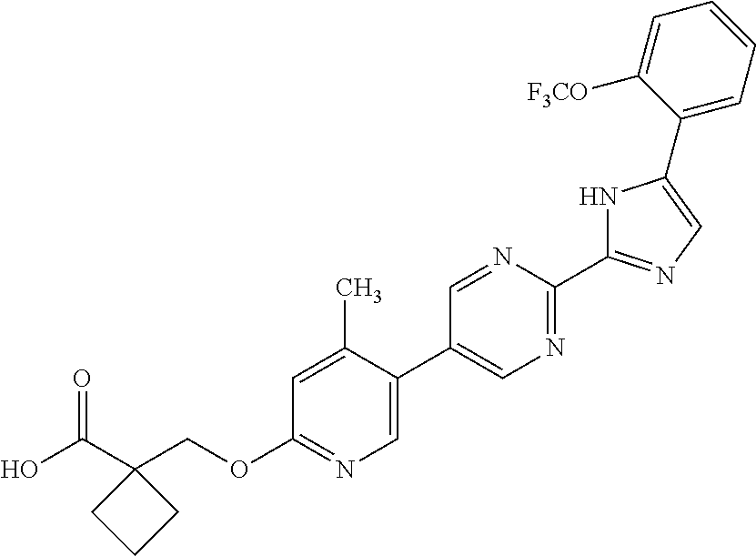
OC(C1(COC2=NC=C(C3=CN=C(C4=NC=C(C5=CC=CC=C5[F3CO])N4)N=C3)C(C)=C2)CCC1)=O
